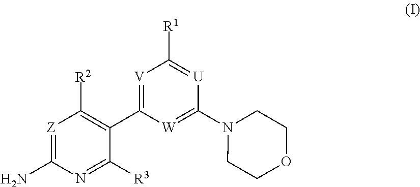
[V]1=C(C2=C([R2])[Z]=C(N)N=C2[R3])[W]=C(N2CCOCC2)[U]=C1[R1]
